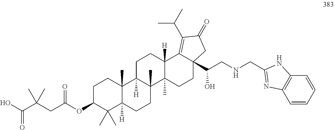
C1CC2(C)C([H])(C(C)(C)C1OC(CC(C(O)=O)(C)C)=O)CCC1(C)C2([H])CCC2([H])C1(C)CCC1(C(CNCC3=NC4=C(C=CC=C4)N3)O)C2=C(C(C)C)C(=O)C1
